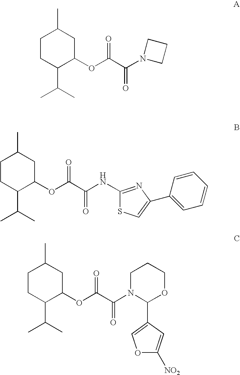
C1CC(C(C)C)C(OC(C(N2CCC2)=O)=O)CC1C.C1CC(C(C)C)C(OC(C(NC2=NC(C3=CC=CC=C3)=CS2)=O)=O)CC1C.C1CC(C(C)C)C(OC(C(N2C(C3=COC([NO2])=C3)OCCC2)=O)=O)CC1C
